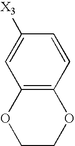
C12=C(C=CC([X3])=C1)OCCO2
